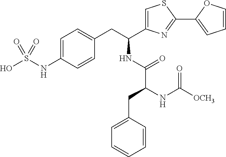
C1=C(NS(O)(=O)=O)C=CC(CC(C2=CSC(C3=CC=CO3)=N2)NC(=O)C(CC2=CC=CC=C2)NC([OCH3])=O)=C1
